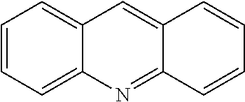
C1=CC=C2C(=C1)C=C1C(=N2)C=CC=C1
